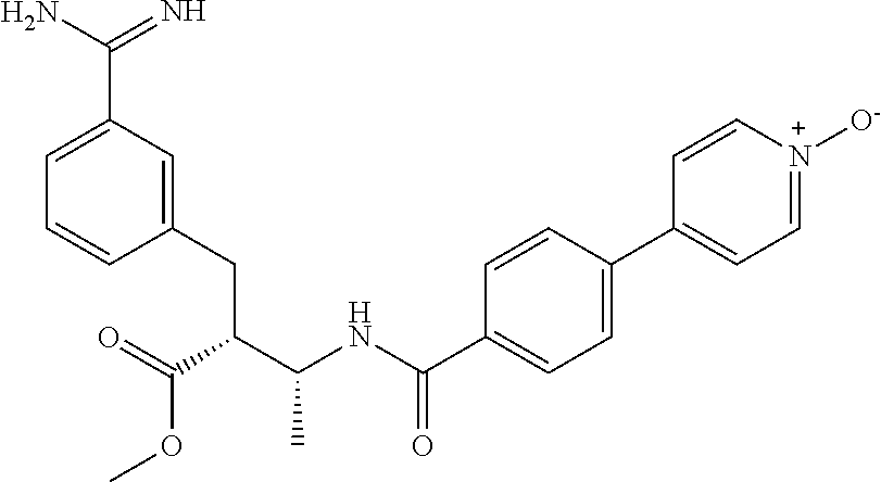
C1(CC(C(NC(C2=CC=C(C3=CC=[N+]([O-])C=C3)C=C2)=O)C)C(=O)OC)=CC(C(N)=N)=CC=C1
